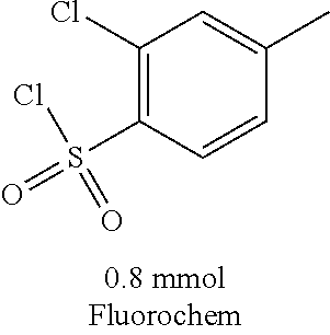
C1(Cl)=C(S(=O)(Cl)=O)C=CC(C)=C1
